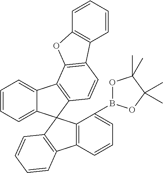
C1=CC=C2C(=C1)C1=C(C23C2=C(C4=C3C(B3OC(C)(C)C(C)(C)O3)=CC=C4)C=CC=C2)C=CC2=C1OC1=C2C=CC=C1
